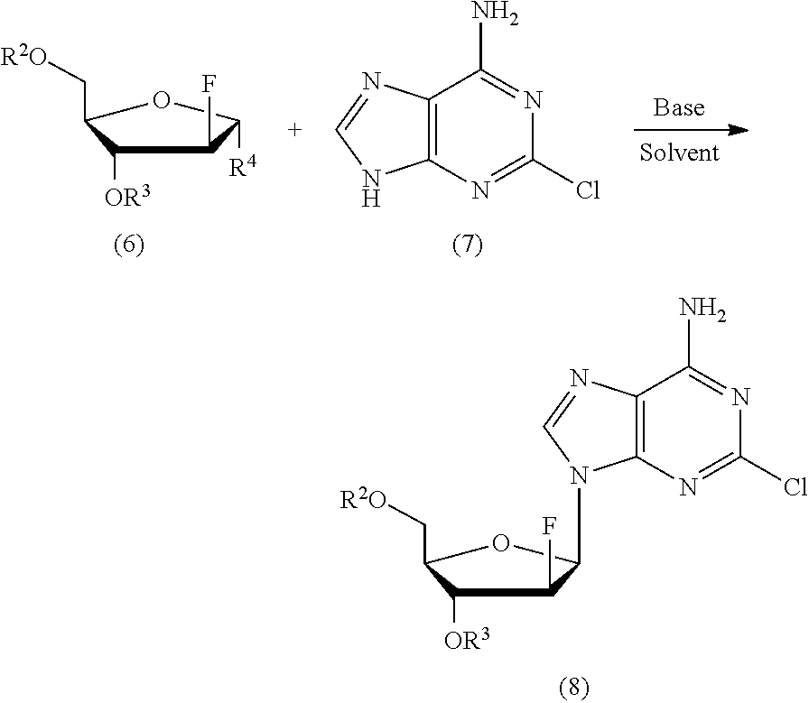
C1([OR3])C(C[R2O])OC(N2C3=C(C(N)=NC(Cl)=N3)N=C2)C1F.C1([OR3])C(C[R2O])OC([R4])C1F.C12=C(N=C(Cl)N=C1N)NC=N2
